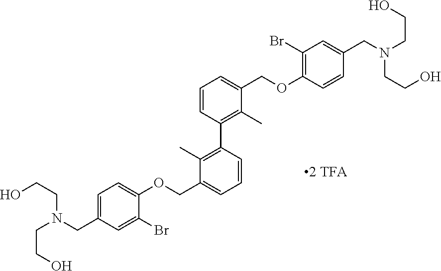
OCCN(CC1=CC=C(OCC2=CC=CC(C3=C(C)C(COC4=C(Br)C=C(CN(CCO)CCO)C=C4)=CC=C3)=C2C)C(Br)=C1)CCO
